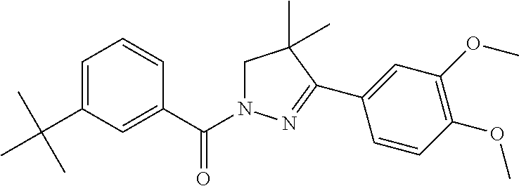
C1=C(C(C)(C)C)C=C(C(N2CC(C)(C)C(C3=CC(OC)=C(OC)C=C3)=N2)=O)C=C1
